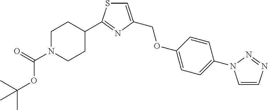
C1=C(COC2=CC=C(N3C=CN=N3)C=C2)N=C(C2CCN(C(OC(C)(C)C)=O)CC2)S1
